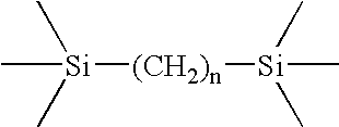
[Si](C)(C)(C)[(CH2)n][Si](C)(C)C
